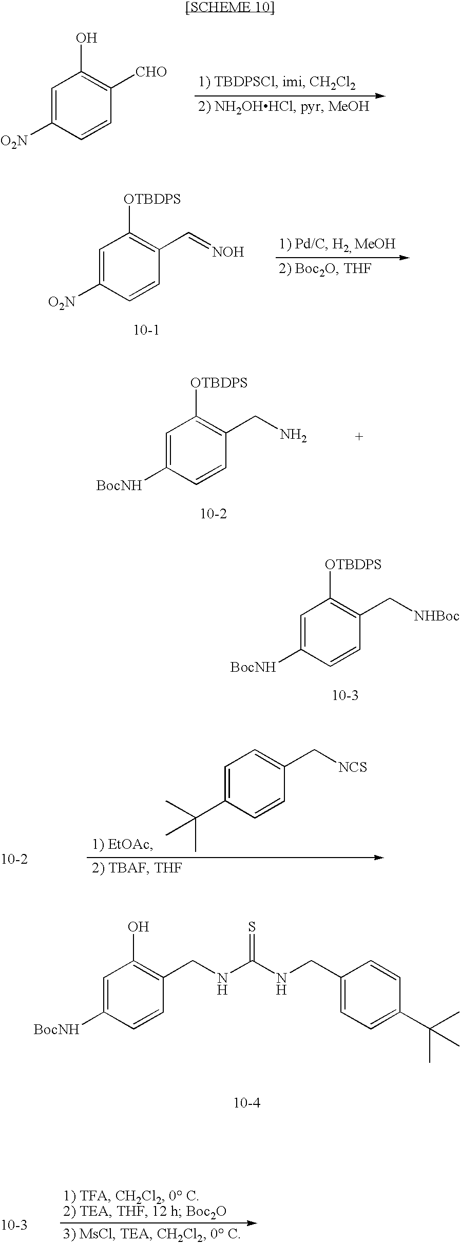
C1=C([O2N])C=CC([CHO])=C1O.C1=C([O2N])C=CC(C=[NOH])=C1[OTBDPS].C1=C([BocNH])C=CC(CN)=C1[OTBDPS].C1=C([BocNH])C=CC(C[NHBoc])=C1[OTBDPS].C1=C(C(C)(C)C)C=CC(C[NCS])=C1.C1=C([BocNH])C=CC(CNC(NCC2=CC=C(C(C)(C)C)C=C2)=S)=C1O
